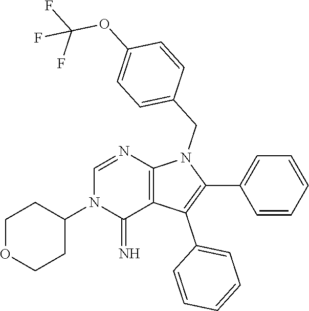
C1OCCC(N2C(=N)C3=C(N=C2)N(CC2=CC=C(OC(F)(F)F)C=C2)C(C2=CC=CC=C2)=C3C2=CC=CC=C2)C1
